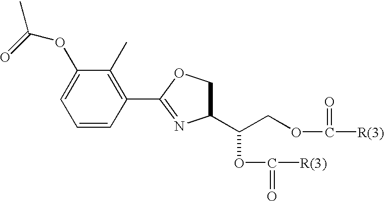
C1=CC(C2=NC(C(OC([R(3)])=O)COC([R(3)])=O)CO2)=C(C)C(OC(C)=O)=C1
